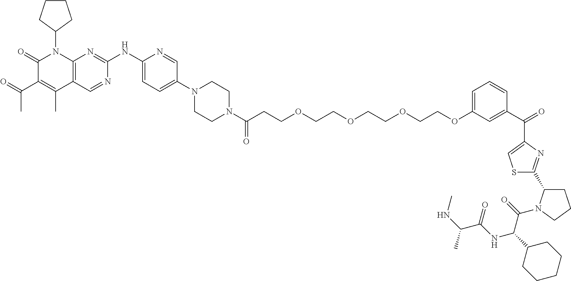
C1(=O)C(C(C)=O)=C(C)C2=C(N1C1CCCC1)N=C(NC1=CC=C(N3CCN(C(CCOCCOCCOCCOC4=CC=CC(C(=O)C5=CSC(C6CCCN6C(=O)C(C6CCCCC6)NC(C(NC)C)=O)=N5)=C4)=O)CC3)C=N1)N=C2
